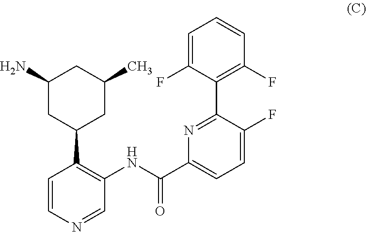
C1=CN=CC(NC(C2=CC=C(F)C(C3=C(F)C=CC=C3F)=N2)=O)=C1C1CC(C)CC(N)C1
